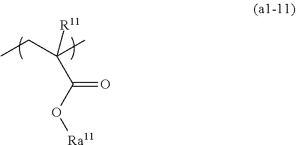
CCC(C)([R11])C(O[Ra11])=O
